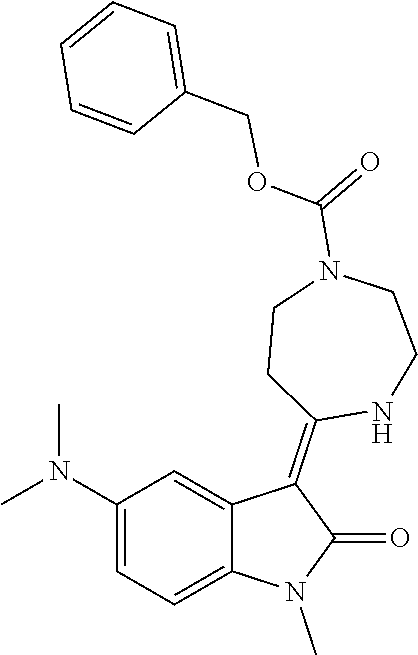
C1(N(C)C)=CC=C2C(=C1)C(=C1NCCN(C(=O)OCC3=CC=CC=C3)CC1)C(=O)N2C
